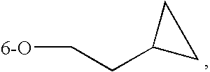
C(CC1CC1)[6-O]
